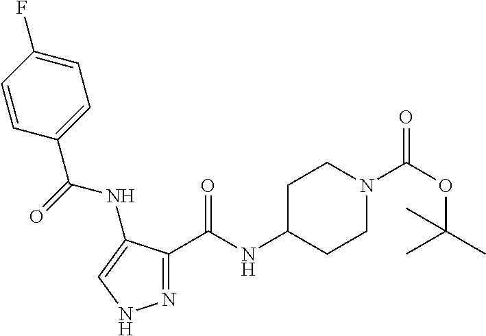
N1=C(C(NC2CCN(C(OC(C)(C)C)=O)CC2)=O)C(NC(=O)C2=CC=C(F)C=C2)=CN1
